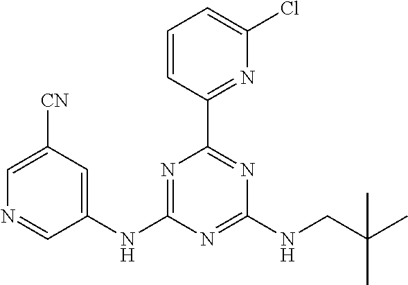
C1=C([CN])C=C(NC2=NC(C3=NC(Cl)=CC=C3)=NC(NCC(C)(C)C)=N2)C=N1
